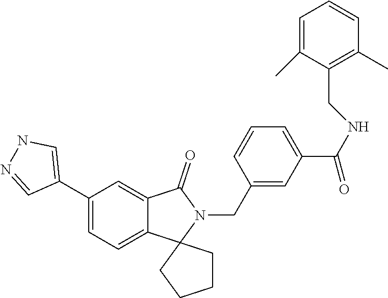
C1(C2=CNN=C2)=CC=C2C(=C1)C(=O)N(CC1=CC(C(NCC3=C(C)C=CC=C3C)=O)=CC=C1)C21CCCC1
